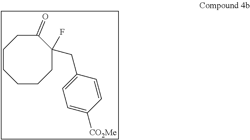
C1CCC(CC2=CC=C([CO2Me])C=C2)(F)C(=O)CCC1
